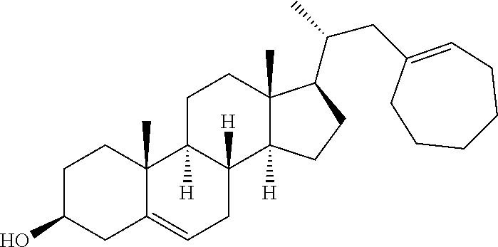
C1C(O)CC2=CCC3([H])C([H])(C2(C)C1)CCC1(C)C3([H])CCC1C(CC1=CCCCCC1)C
